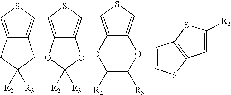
C12=CSC=C1CC([R2])([R3])C2.C12=CSC=C1OC([R2])([R3])O2.C12=CSC=C1OC([R3])C([R2])O2.C1=CSC2=C1SC([R2])=C2
